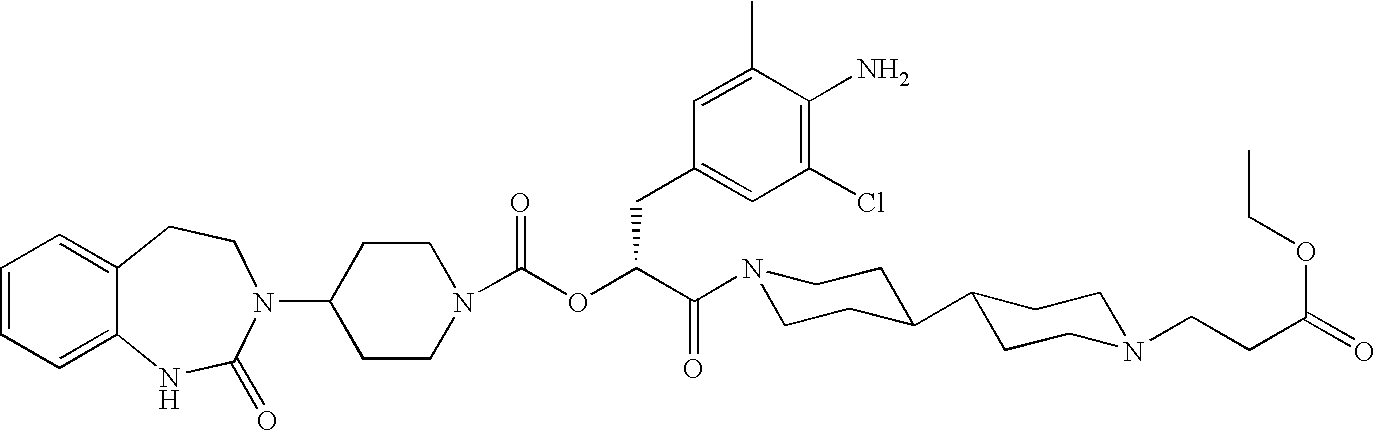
C1=CC=C2C(=C1)CCN(C1CCN(C(OC(C(N3CCC(C4CCN(CCC(=O)OCC)CC4)CC3)=O)CC3=CC(Cl)=C(N)C(C)=C3)=O)CC1)C(=O)N2
